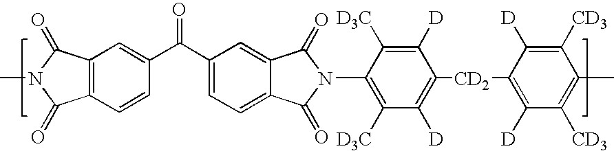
C1([D3C])=C([D])C([CD2]C2=C([D])C([CD3])=C(C)C([CD3])=C2[D])=C([D])C([D3C])=C1N1C(=O)C2=CC=C(C(C3=CC4=C(C(=O)N(C)C4=O)C=C3)=O)C=C2C1=O
